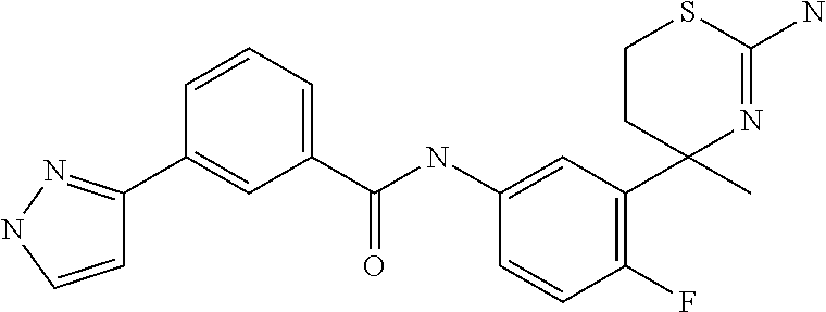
C(NC1=CC(C2(C)N=C(N)SCC2)=C(F)C=C1)(=O)C1=CC=CC(C2=NNC=C2)=C1
